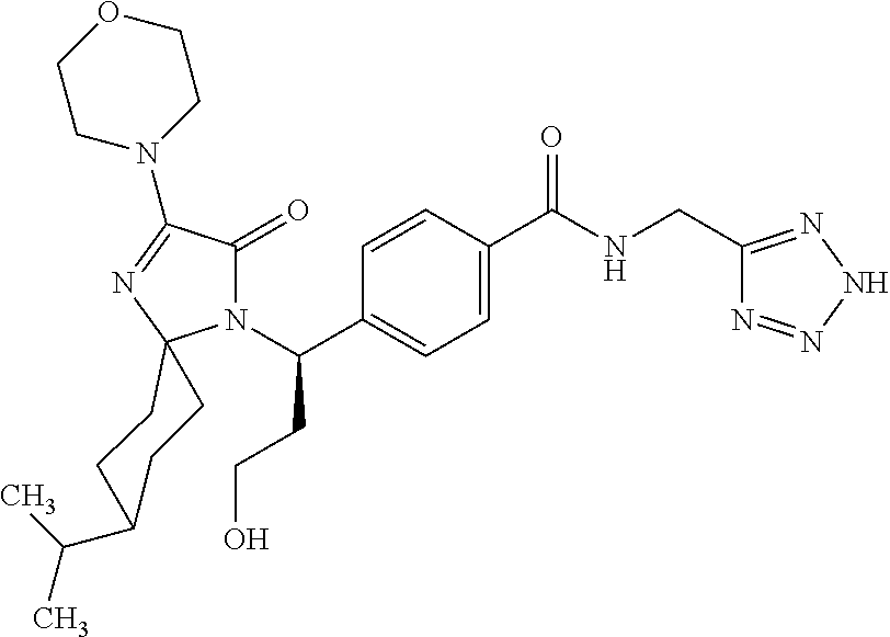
C1C(C(C)C)CCC2(C1)N(C(CCO)C1=CC=C(C(=O)NCC3=NNN=N3)C=C1)C(=O)C(N1CCOCC1)=N2
